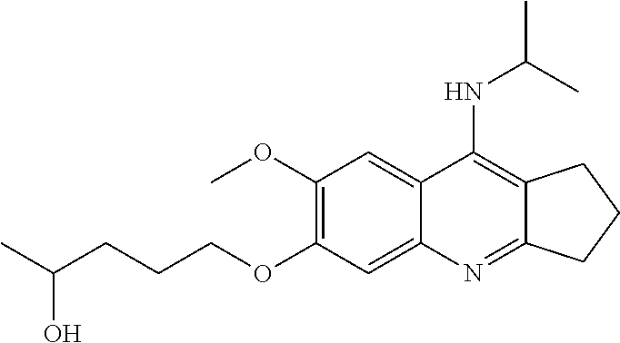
C1(OC)=C(OCCCC(C)O)C=C2C(=C1)C(NC(C)C)=C1C(=N2)CCC1
